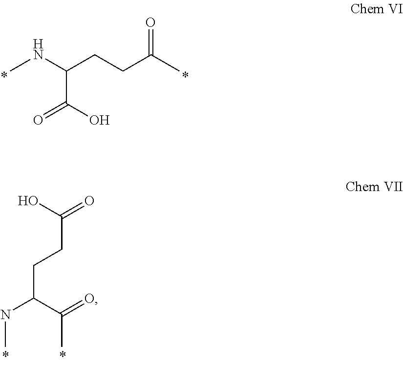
CNC(CCC(C)=O)C(=O)O.N(C(C(=O)C)CCC(O)=O)C
